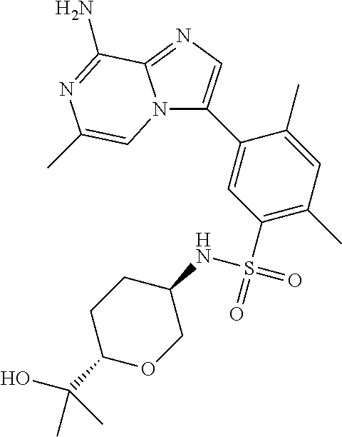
N12C(C3=CC(S(NC4CCC(C(O)(C)C)OC4)(=O)=O)=C(C)C=C3C)=CN=C1C(N)=NC(C)=C2
